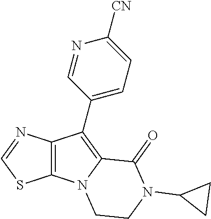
C12=C(C(C3=CC=C([CN])N=C3)=C3N1CCN(C1CC1)C3=O)N=CS2
